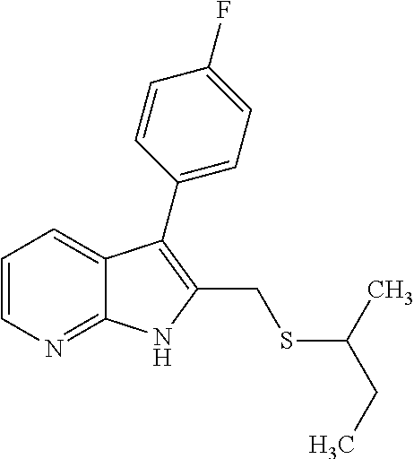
C12=NC=CC=C1C(C1=CC=C(F)C=C1)=C(CSC(CC)C)N2
